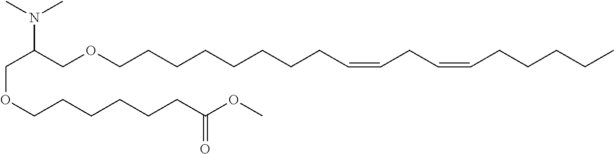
C(C(COCCCCCCCCC=CCC=CCCCCC)N(C)C)OCCCCCCC(OC)=O
